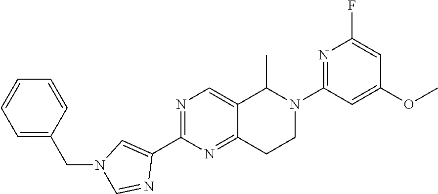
N1=C(C2=CN(CC3=CC=CC=C3)C=N2)N=C2C(=C1)C(C)N(C1=NC(F)=CC(OC)=C1)CC2
